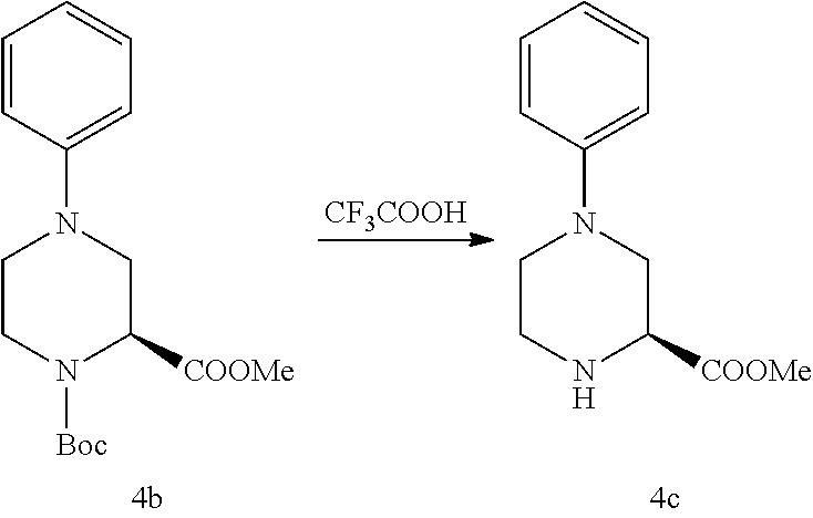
C1CN([Boc])C([COOMe])CN1C1=CC=CC=C1.C1CNC([COOMe])CN1C1=CC=CC=C1.[CF3COOH]
